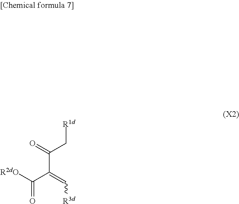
[R2dO]C(C(=C[R3d])C(=O)C[R1d])=O
